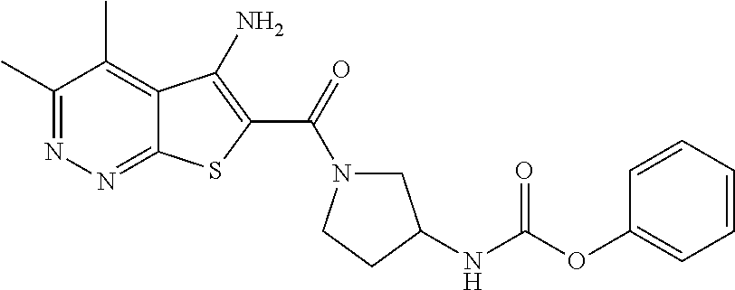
C1(C)=NN=C2C(=C1C)C(N)=C(C(=O)N1CC(NC(OC3=CC=CC=C3)=O)CC1)S2
